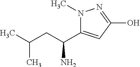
N1(C)C(C(CC(C)C)N)=CC(O)=N1
